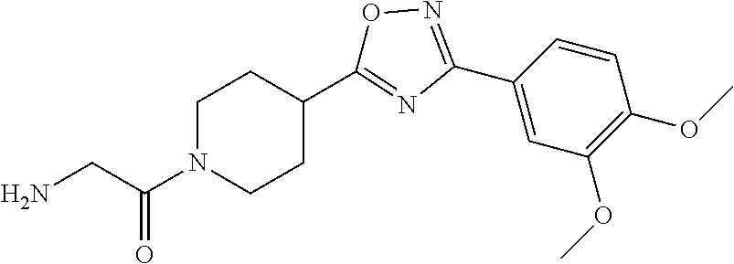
C1=CC(C2=NOC(C3CCN(C(CN)=O)CC3)=N2)=CC(OC)=C1OC
